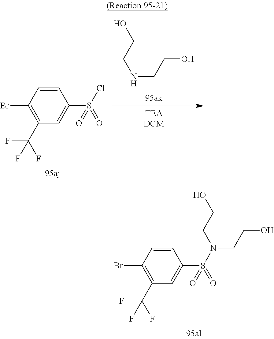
C1=CC(Br)=C(C(F)(F)F)C=C1S(N(CCO)CCO)(=O)=O.C1=CC(Br)=C(C(F)(F)F)C=C1S(Cl)(=O)=O.OCCNCCO
